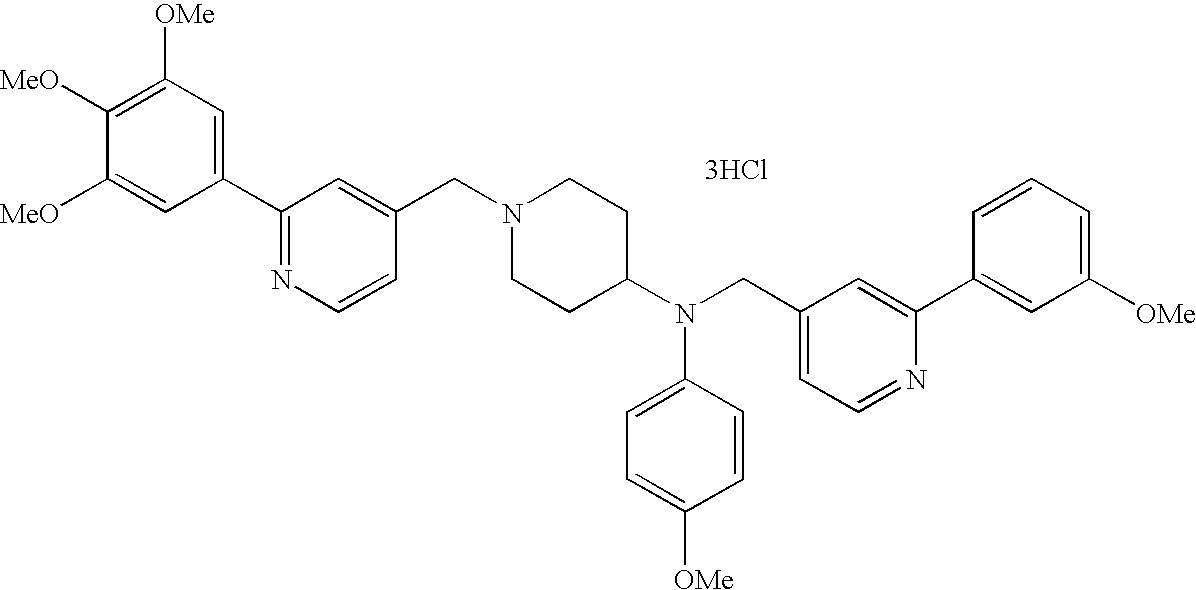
C1([OMe])=C([MeO])C([MeO])=CC(C2=NC=CC(CN3CCC(N(CC4=CC=NC(C5=CC([OMe])=CC=C5)=C4)C4=CC=C([OMe])C=C4)CC3)=C2)=C1.[3HCl]
